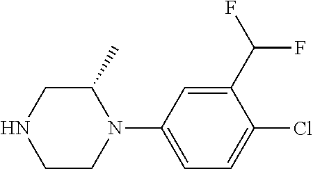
C1C(C)N(C2=CC=C(Cl)C(C(F)F)=C2)CCN1
